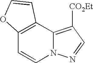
C12=C(C3=C([CO2Et])C=NN3C=C1)C=CO2
